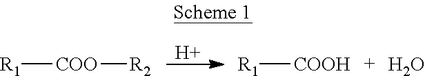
[R1][COO][R2].[H].[R1][COOH].O
